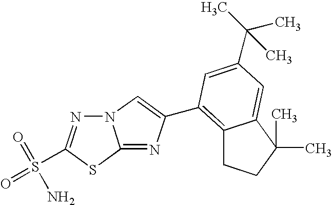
N12N=C(S(=O)(=O)N)SC1=NC(C1=C3CCC(C)(C)C3=CC(C(C)(C)C)=C1)=C2
